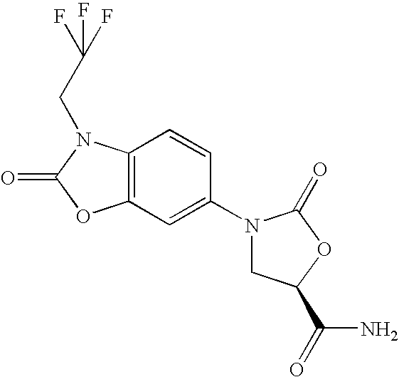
C12=C(C=CC(N3CC(C(N)=O)OC3=O)=C1)N(CC(F)(F)F)C(=O)O2
